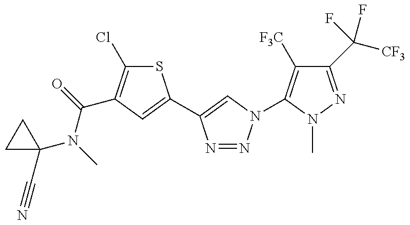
C1(N(C(=O)C2=C(Cl)SC(C3=CN(C4=C([F3C])C(C([CF3])(F)F)=NN4C)N=N3)=C2)C)(C#N)CC1
